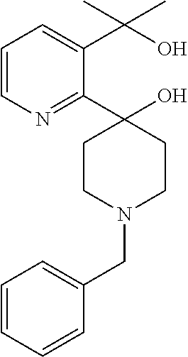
C1CN(CC2=CC=CC=C2)CCC1(O)C1=NC=CC=C1C(O)(C)C
